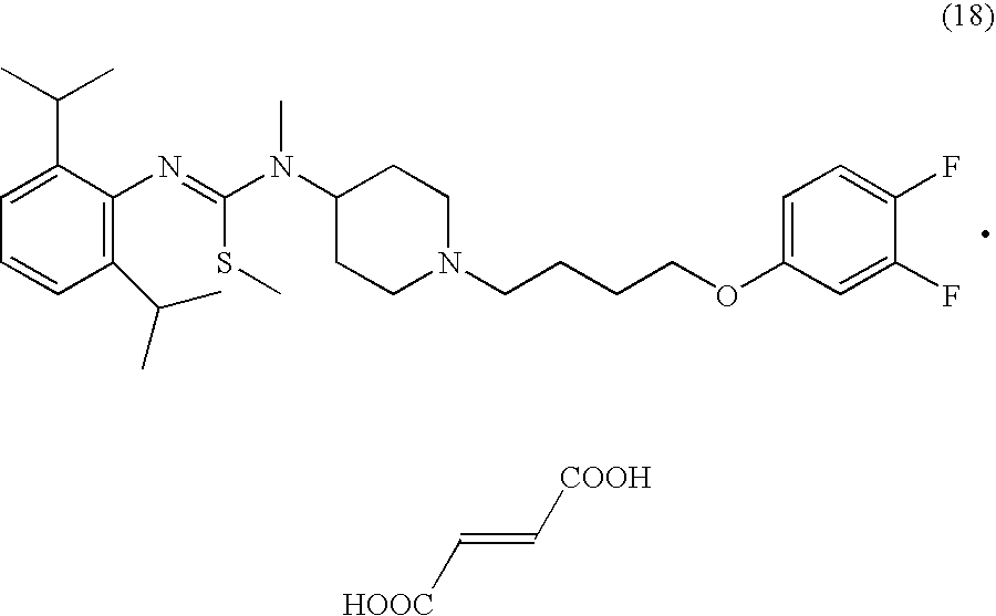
C1(C(C)C)=C(N=C(N(C2CCN(CCCCOC3=CC=C(F)C(F)=C3)CC2)C)SC)C(C(C)C)=CC=C1.[HOOC]C=C[COOH]
